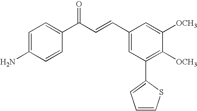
C1=C(N)C=CC(C(=O)C=CC2=CC(C3=CC=CS3)=C([OCH3])C([OCH3])=C2)=C1
